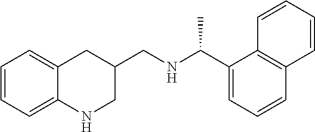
C1=CC=C2C(=C1)CC(CNC(C1=CC=CC3=C1C=CC=C3)C)CN2
